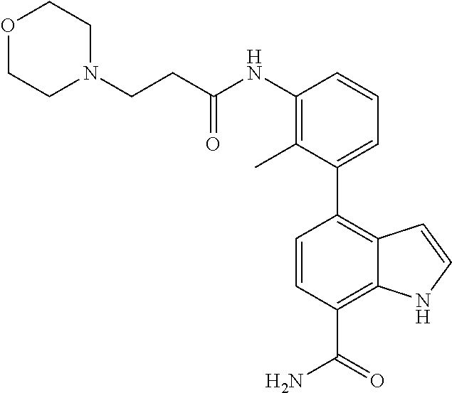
C1=CC2=C(C3=CC=CC(NC(CCN4CCOCC4)=O)=C3C)C=CC(C(N)=O)=C2N1
